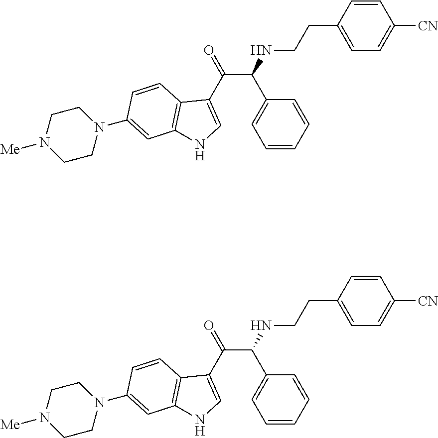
C(C(NCCC1=CC=C([CN])C=C1)C1=CC=CC=C1)(C1=CNC2=C1C=CC(N1CCN([Me])CC1)=C2)=O.C(C(NCCC1=CC=C([CN])C=C1)C1=CC=CC=C1)(C1=CNC2=C1C=CC(N1CCN([Me])CC1)=C2)=O
